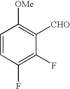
C1=CC(F)=C(F)C([CHO])=C1[OMe]
